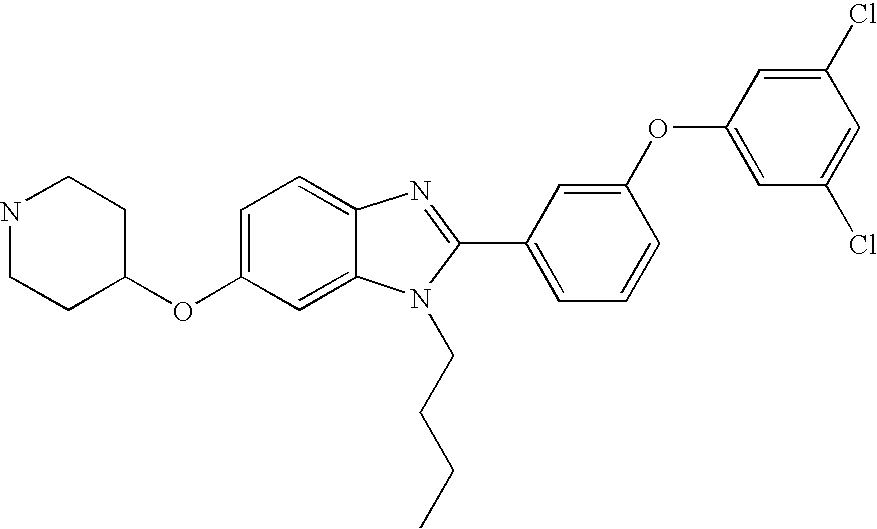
N1CCC(OC2=CC=C3C(=C2)N(CCCC)C(C2=CC=CC(OC4=CC(Cl)=CC(Cl)=C4)=C2)=N3)CC1
